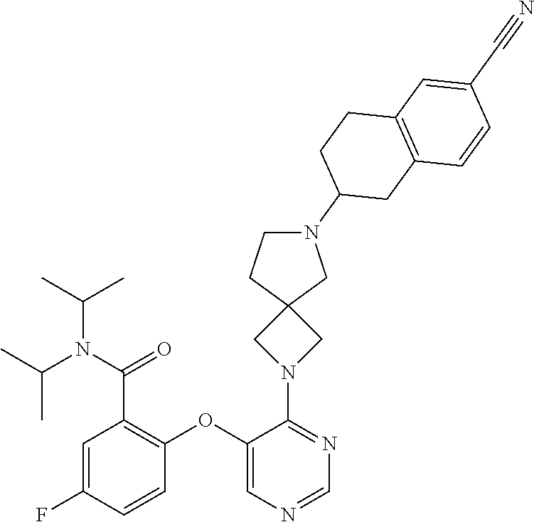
C1=C(F)C=CC(OC2=CN=CN=C2N2CC3(C2)CN(C2CC4=C(CC2)C=C(C#N)C=C4)CC3)=C1C(=O)N(C(C)C)C(C)C
